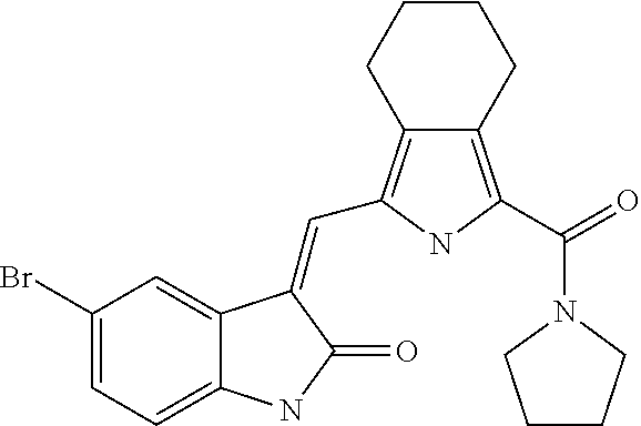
C1(Br)=CC=C2C(=C1)C(=CC1=C3C(=C(C(=O)N4CCCC4)N1)CCCC3)C(=O)N2
